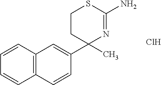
C12=C(C=CC(C3(C)N=C(N)SCC3)=C1)C=CC=C2.Cl
